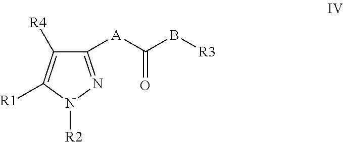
C1([A]C(B[R3])=O)=NN([R2])C([R1])=C1[R4]
